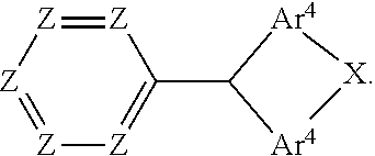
[Z]1=[Z][Z]=[Z][Z]=C1C1[Ar4][X][Ar4]1
